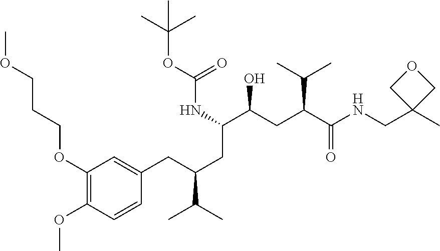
C1(OCCCOC)=C(OC)C=CC(CC(C(C)C)CC(C(CC(C(NCC2(C)COC2)=O)C(C)C)O)NC(OC(C)(C)C)=O)=C1
